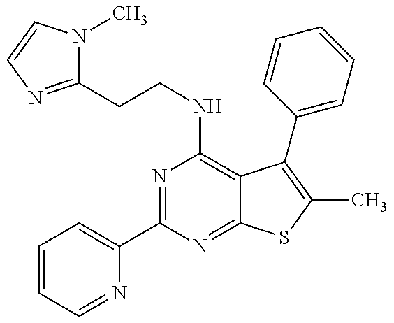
C1=CC=NC(C2=NC(NCCC3=NC=CN3C)=C3C(=N2)SC(C)=C3C2=CC=CC=C2)=C1
